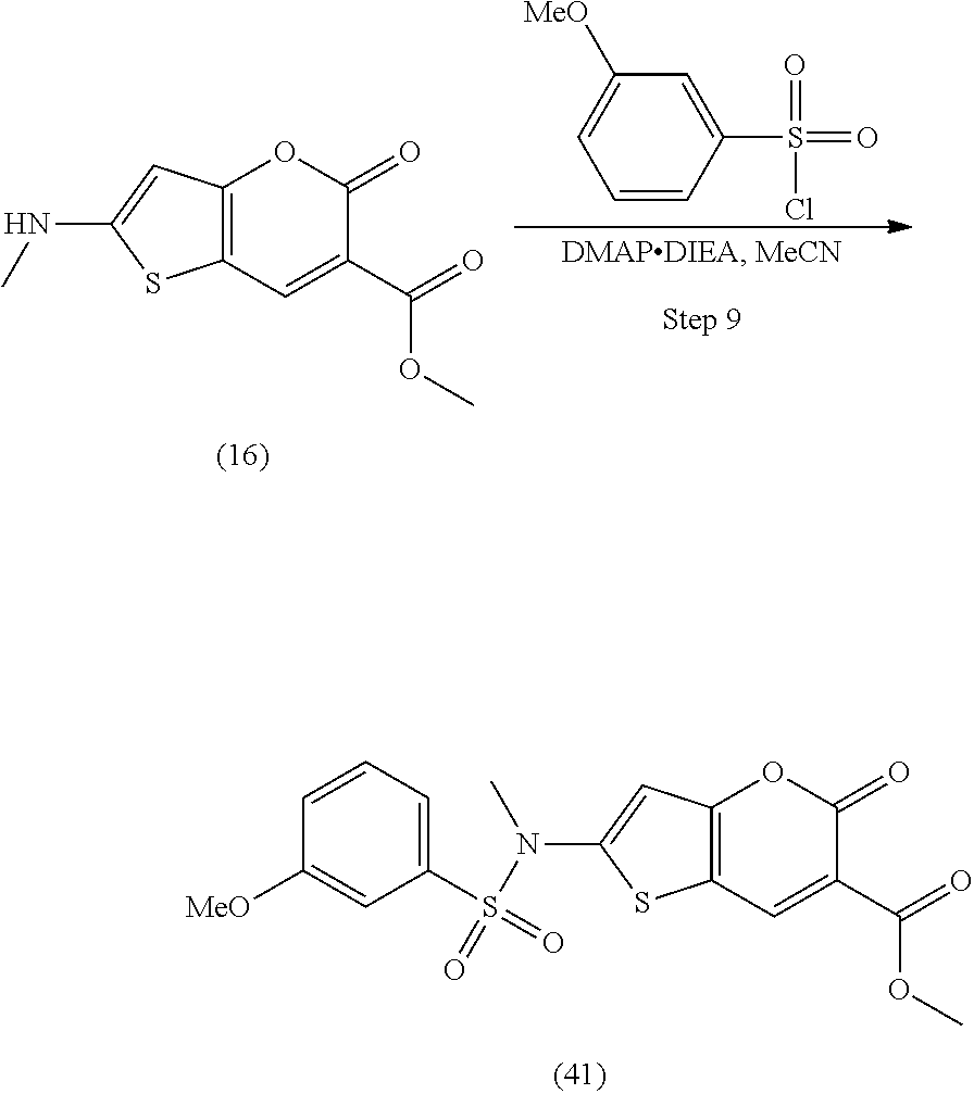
C12=C(C=C(C(=O)OC)C(=O)O1)SC(NC)=C2.C1=CC(S(=O)(=O)Cl)=CC([MeO])=C1.C12=C(C=C(C(=O)OC)C(=O)O1)SC(N(S(=O)(C1=CC=CC([MeO])=C1)=O)C)=C2
